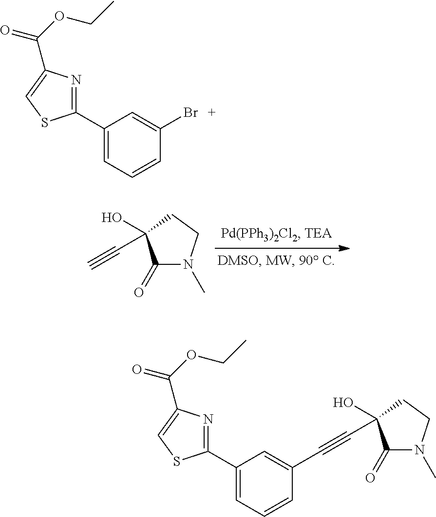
C1(=O)N(C)CCC1(O)C#C.C1(Br)=CC(C2=NC(C(=O)OCC)=CS2)=CC=C1.C1(C#CC2(O)C(=O)N(C)CC2)=CC(C2=NC(C(=O)OCC)=CS2)=CC=C1
